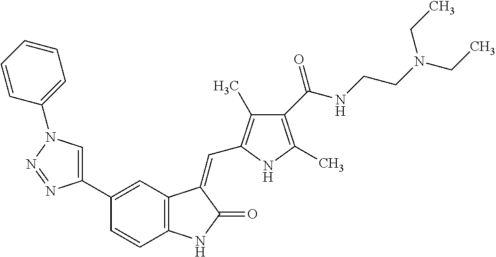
C1=C(C2=CC3=C(C=C2)NC(=O)C3=CC2=C(C)C(C(NCCN(CC)CC)=O)=C(C)N2)N=NN1C1=CC=CC=C1
